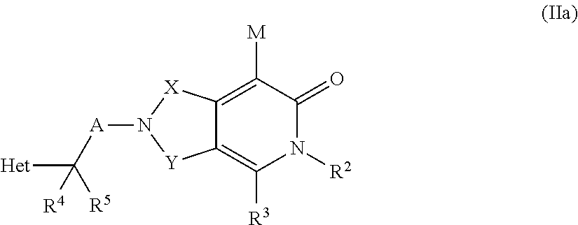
C12=C([R3])N([R2])C(=O)C([M])=C1[X]N([A]C([Het])([R5])[R4])[Y]2
